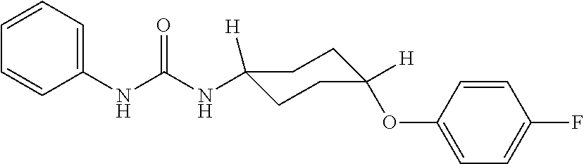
N(C(NC1=CC=CC=C1)=O)C1([H])CCC(OC2=CC=C(F)C=C2)([H])CC1
